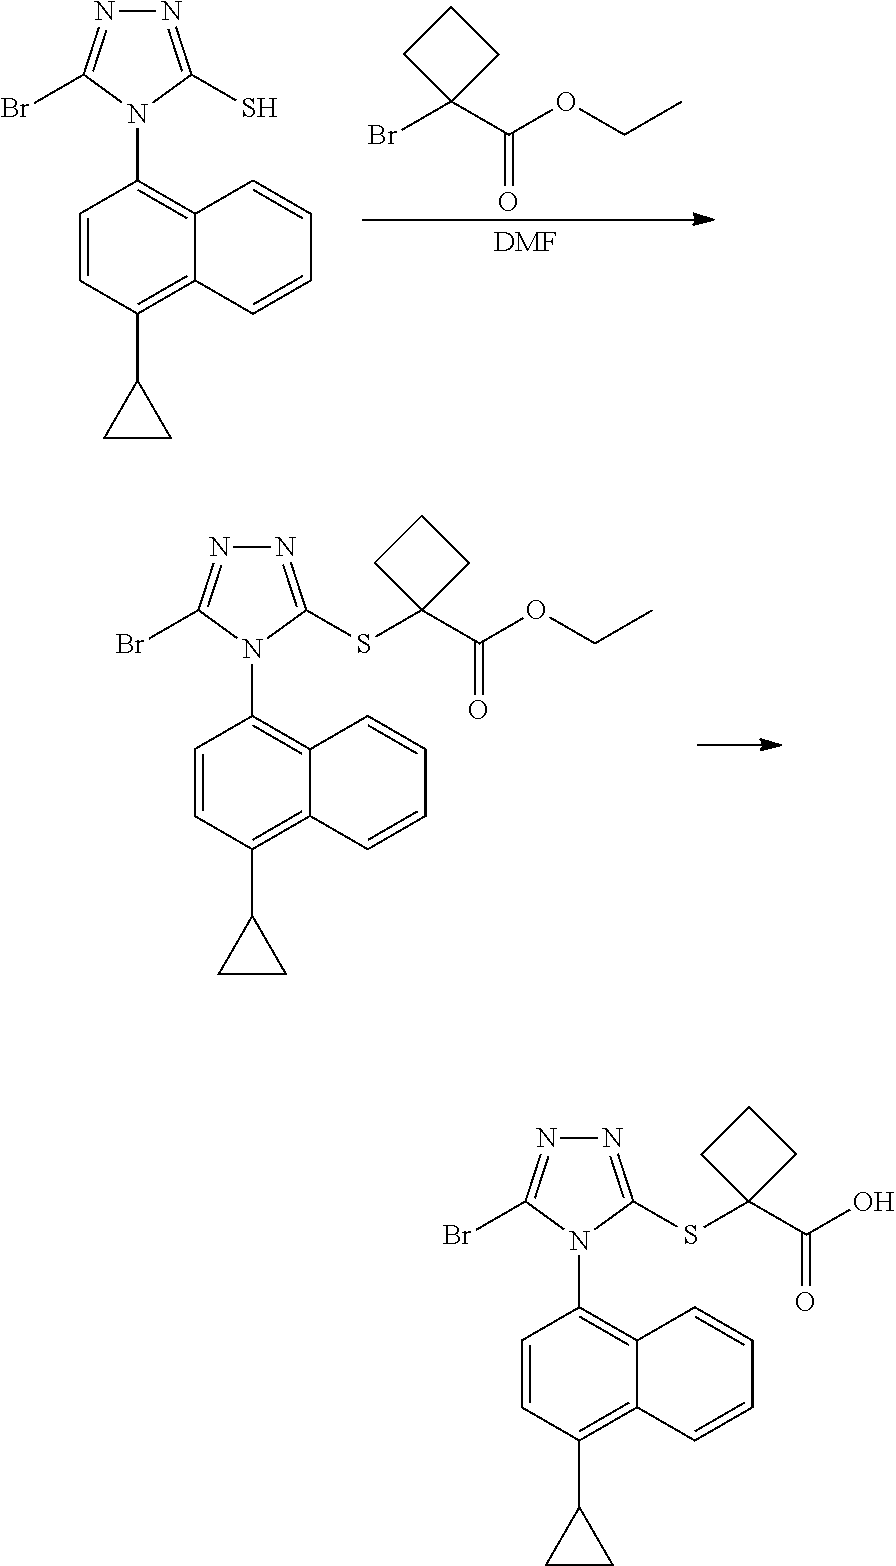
[DMF].BrC1(C(OCC)=O)CCC1.N1=C(S)N(C2=C3C(=C(C4CC4)C=C2)C=CC=C3)C(Br)=N1.N1=C(SC2(C(OCC)=O)CCC2)N(C2=C3C(=C(C4CC4)C=C2)C=CC=C3)C(Br)=N1.N1=C(SC2(C(O)=O)CCC2)N(C2=C3C(=C(C4CC4)C=C2)C=CC=C3)C(Br)=N1
